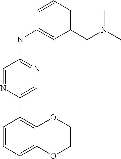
C1=NC(C2=C3C(=CC=C2)OCCO3)=CN=C1NC1=CC(CN(C)C)=CC=C1
